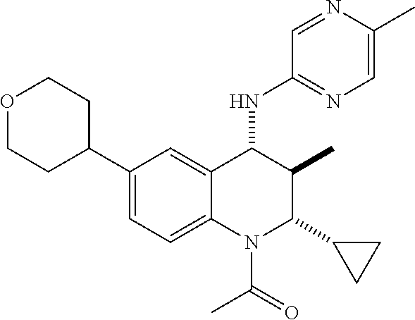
O1CCC(C2=CC=C3C(=C2)C(NC2=NC=C(C)N=C2)C(C)C(C2CC2)N3C(=O)C)CC1
